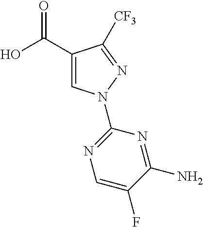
C1(C(O)=O)=CN(C2=NC=C(F)C(N)=N2)N=C1[CF3]
